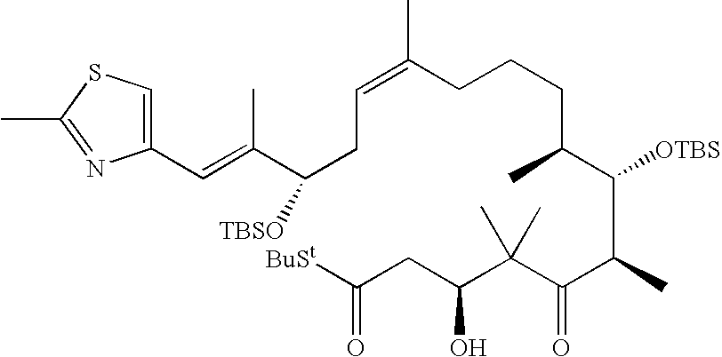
C(=CCC(C(=CC1=CSC(C)=N1)C)[TBSO])(CCCC(C(C(C(C(C(CC([BuSt])=O)O)(C)C)=O)C)[OTBS])C)C
